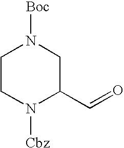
C1CN([Cbz])C(C=O)CN1[Boc]
